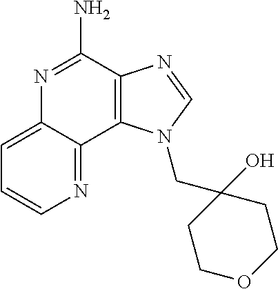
C1=CN=C2C(=C1)N=C(N)C1=C2N(CC2(O)CCOCC2)C=N1
